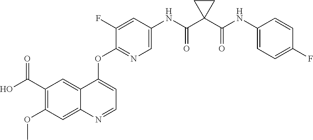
C1(OC)=C(C(O)=O)C=C2C(=C1)N=CC=C2OC1=NC=C(NC(C2(C(NC3=CC=C(F)C=C3)=O)CC2)=O)C=C1F
